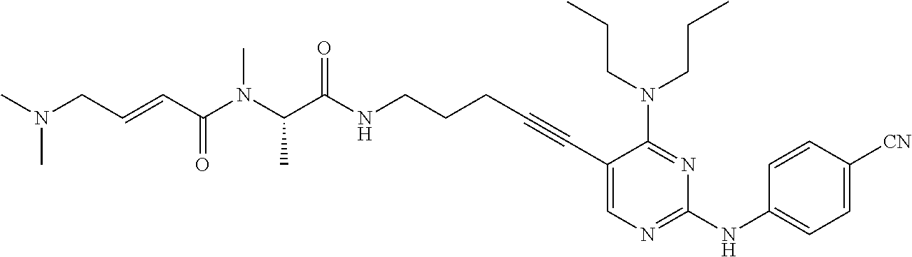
C1(C#CCCCNC(C(N(C(C=CCN(C)C)=O)C)C)=O)=CN=C(NC2=CC=C([CN])C=C2)N=C1N(CCC)CCC
